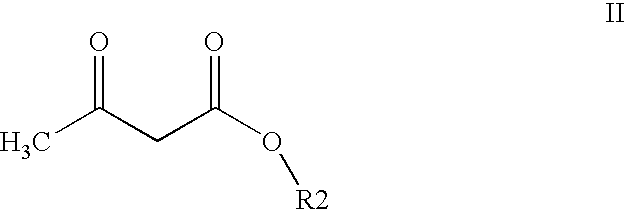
O=C(CC(O[R2])=O)C
